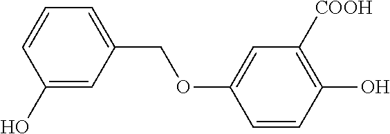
C1(O)=CC(COC2=CC([COOH])=C(O)C=C2)=CC=C1
